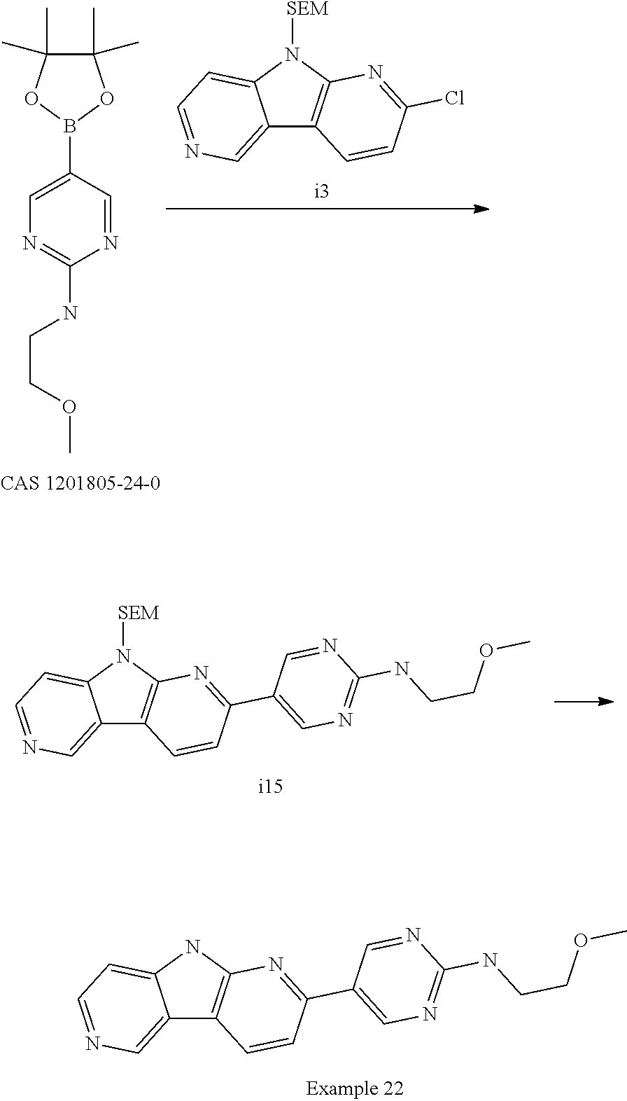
C12=CN=CC=C1NC1=C2C=CC(C2=CN=C(NCCOC)N=C2)=N1.C12=CN=CC=C1N([SEM])C1=C2C=CC(C2=CN=C(NCCOC)N=C2)=N1.C1=C(B2OC(C)(C)C(C)(C)O2)C=NC(NCCOC)=N1.C12=CN=CC=C1N([SEM])C1=C2C=CC(Cl)=N1
